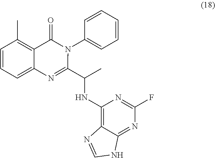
C1=CC=C2C(=C1C)C(=O)N(C1=CC=CC=C1)C(C(C)NC1=C3C(=NC(F)=N1)NC=N3)=N2
